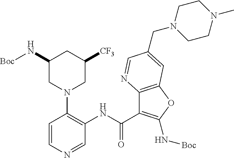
C1=CN=CC(NC(C2=C(N[Boc])OC3=C2N=CC(CN2CCN(C)CC2)=C3)=O)=C1N1CC(N[Boc])CC([CF3])C1
